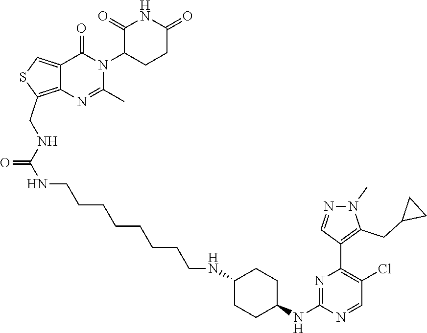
C1(=O)C(N2C(=O)C3=CSC(CNC(NCCCCCCCCNC4CCC(NC5=NC(C6=C(CC7CC7)N(C)N=C6)=C(Cl)C=N5)CC4)=O)=C3N=C2C)CCC(=O)N1
